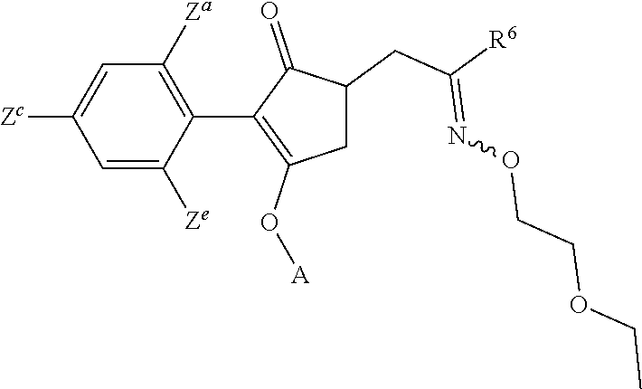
C1=C([Ze])C(C2=C(O[A])CC(CC([R6])=NOCCOCC)C2=O)=C([Za])C=C1[Zc]
